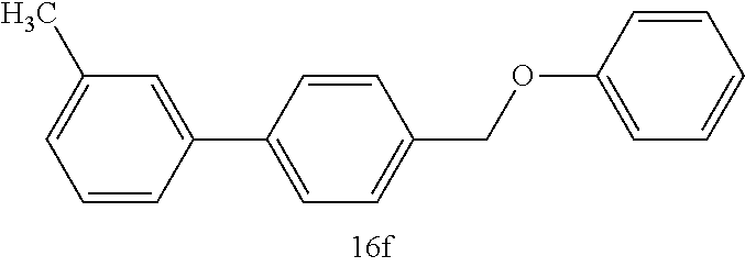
C1=CC(C2=CC=C(COC3=CC=CC=C3)C=C2)=CC(C)=C1
